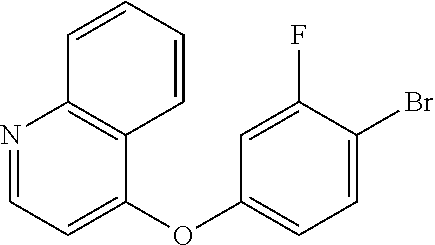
N1=CC=C(OC2=CC=C(Br)C(F)=C2)C2=C1C=CC=C2
